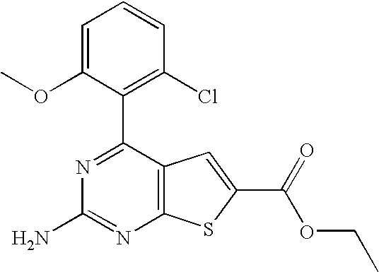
N1=C(C2=C(Cl)C=CC=C2OC)C2=C(N=C1N)SC(C(=O)OCC)=C2
